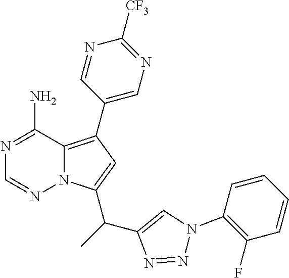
N1=C(N)C2=C(C3=CN=C([CF3])N=C3)C=C(C(C)C3=CN(C4=C(F)C=CC=C4)N=N3)N2N=C1
